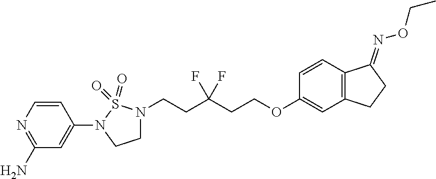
C1(N2CCN(CCC(CCOC3=CC4=C(C=C3)C(=NOCC)CC4)(F)F)S2(=O)=O)=CC(N)=NC=C1
